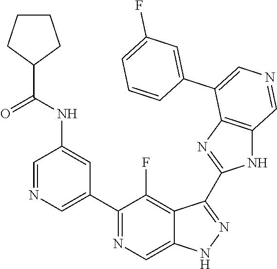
C1(C2=CN=CC(NC(=O)C3CCCC3)=C2)=NC=C2C(=C1F)C(C1=NC3=C(N1)C=NC=C3C1=CC(F)=CC=C1)=NN2
